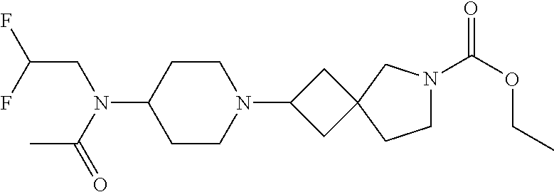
C1CN(C2CC3(C2)CCN(C(OCC)=O)C3)CCC1N(CC(F)F)C(=O)C
